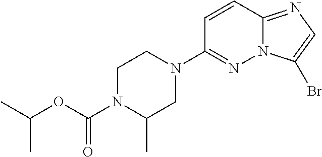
C1=CC2=NC=C(Br)N2N=C1N1CCN(C(OC(C)C)=O)C(C)C1
